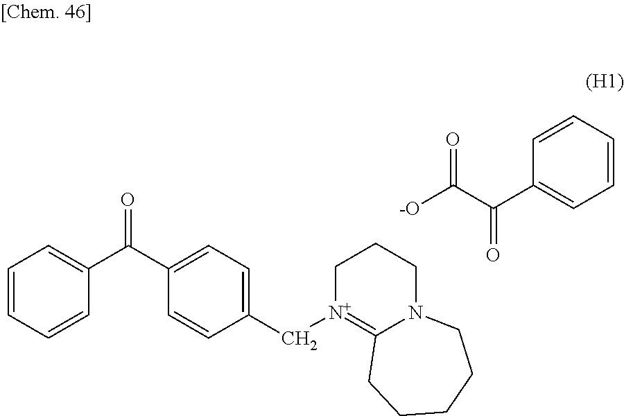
C1=CC=CC(C(C2=CC=C(C[N+]3=C4N(CCC3)CCCCC4)C=C2)=O)=C1.[-O]C(C(C1=CC=CC=C1)=O)=O
